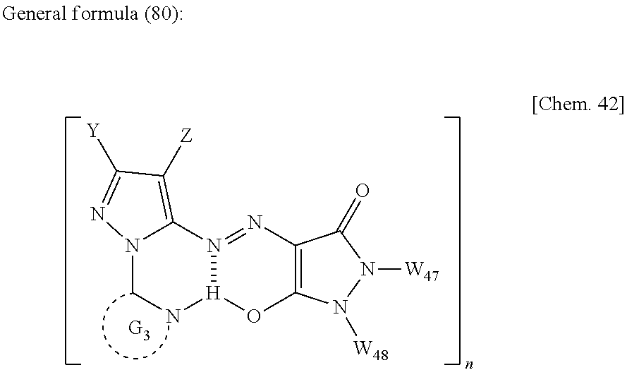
N12CN[H]3N(=NC4=C(O3)N([W48])N([W47])C4=O)C1=C([Z])C([Y])=N2
